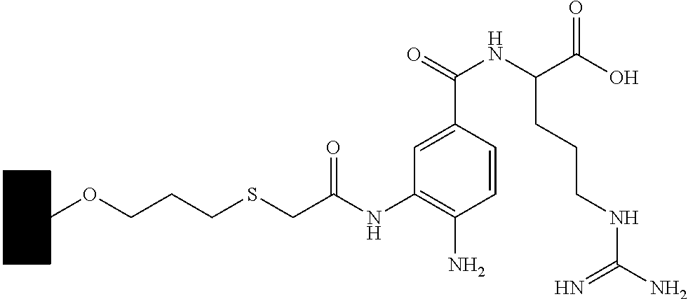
C1(NC(CSCCCOC2CCCCC2)=O)=C(N)C=CC(C(=O)NC(CCCNC(=N)N)C(=O)O)=C1
